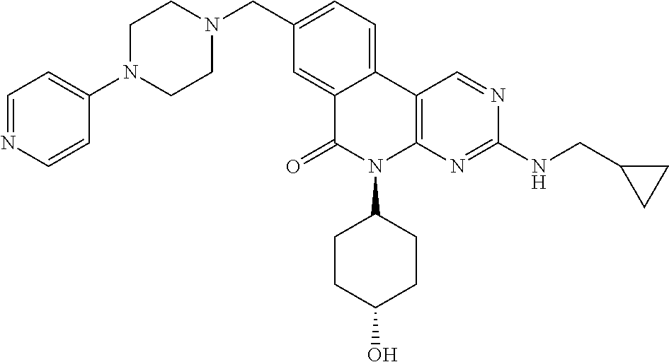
C1(CN2CCN(C3=CC=NC=C3)CC2)=CC=C2C(=C1)C(=O)N(C1CCC(O)CC1)C1=C2C=NC(NCC2CC2)=N1
